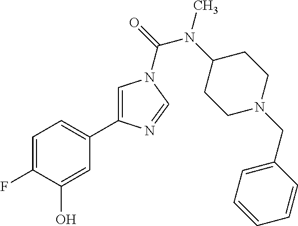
C1=C(F)C(O)=CC(C2=CN(C(=O)N(C3CCN(CC4=CC=CC=C4)CC3)C)C=N2)=C1
